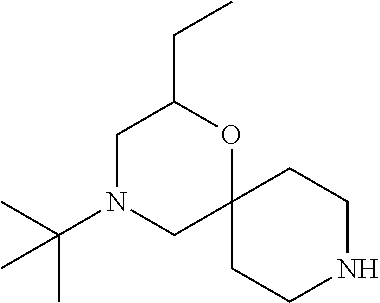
C(N1CC2(OC(CC)C1)CCNCC2)(C)(C)C
